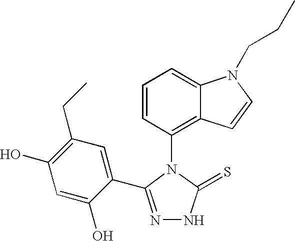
C1=CC(N2C(=S)NN=C2C2=CC(CC)=C(O)C=C2O)=C2C(=C1)N(CCC)C=C2
